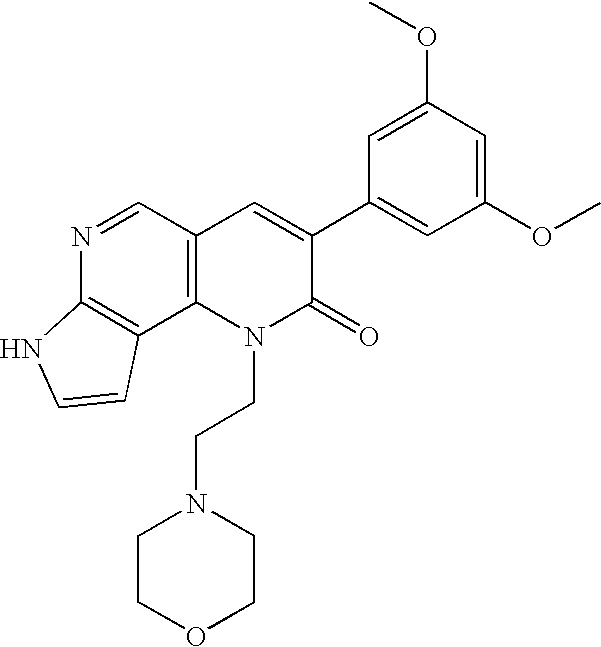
N1=CC2=C(C3=C1NC=C3)N(CCN1CCOCC1)C(=O)C(C1=CC(OC)=CC(OC)=C1)=C2
